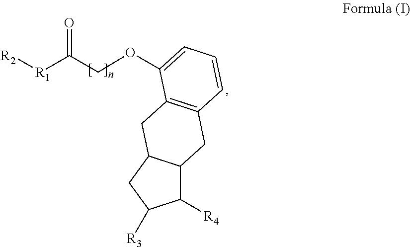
[R4]C1C2C(CC1[R3])CC1=C(C2)C=CC=C1OCC([R1][R2])=O
